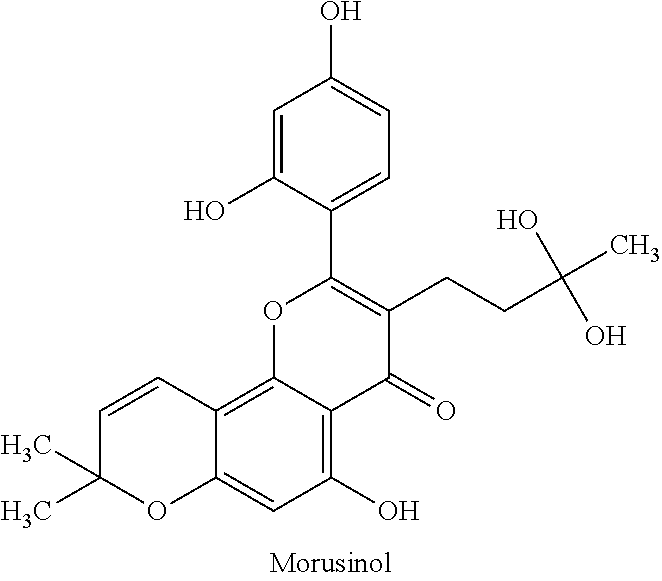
C1=CC2=C3C(=C(O)C=C2OC1(C)C)C(=O)C(CCC(C)(O)O)=C(C1=CC=C(O)C=C1O)O3
